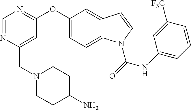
C1=C(CN2CCC(N)CC2)N=CN=C1OC1=CC=C2C(=C1)C=CN2C(=O)NC1=CC=CC([F3C])=C1
